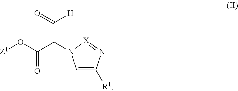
C1=C([R1])N=[X]N1C(C(O[Z1])=O)C([H])=O
